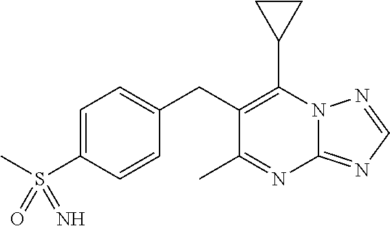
C1(C2CC2)=C(CC2=CC=C(S(C)(=O)=N)C=C2)C(C)=NC2=NC=NN12
